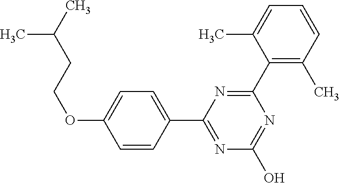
N1=C(O)N=C(C2=CC=C(OCCC(C)C)C=C2)N=C1C1=C(C)C=CC=C1C
